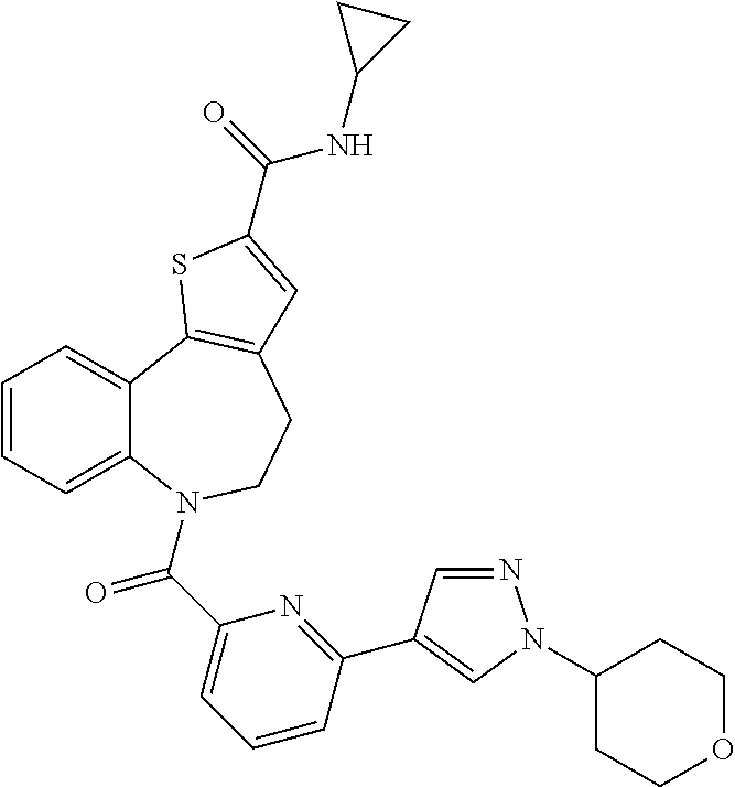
C1=CC=C2C(=C1)C1=C(CCN2C(C2=CC=CC(C3=CN(C4CCOCC4)N=C3)=N2)=O)C=C(C(NC2CC2)=O)S1
